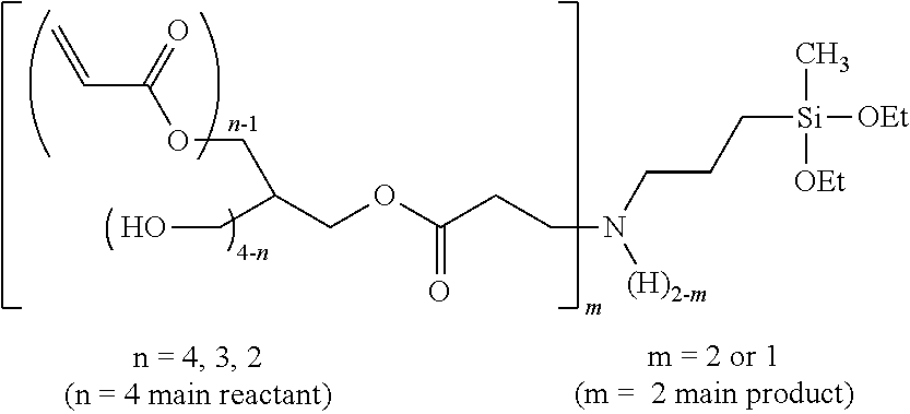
C=CC(OCC(CO)COC(CCN([(H)2-m])CCC[Si]([OEt])([OEt])C)=O)=O
